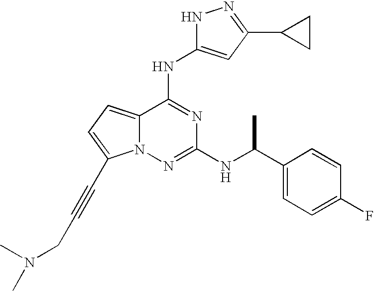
N12C(=CC=C1C#CCN(C)C)C(NC1=CC(C3CC3)=NN1)=NC(NC(C1=CC=C(F)C=C1)C)=N2
